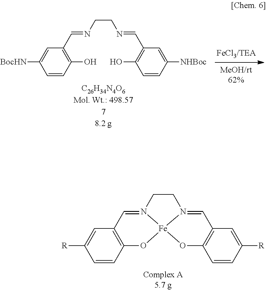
C1=CC(O)=C(C=NCCN=CC2=C(O)C=CC([NHBoc])=C2)C=C1[BocHN].C1=CC2=C(C=C1[R])C=N1CCN3=CC4=C(C=CC([R])=C4)O[Fe]13O2
